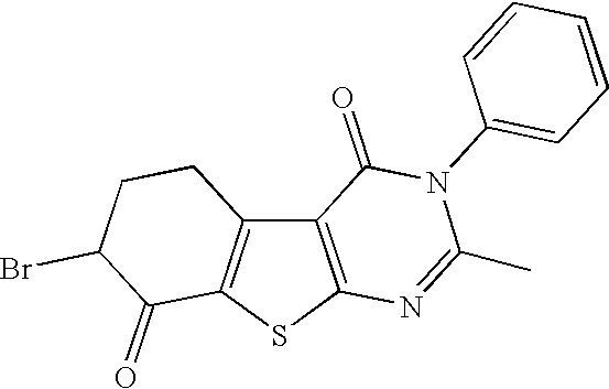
C12=C(SC3=C1CCC(Br)C3=O)N=C(C)N(C1=CC=CC=C1)C2=O
